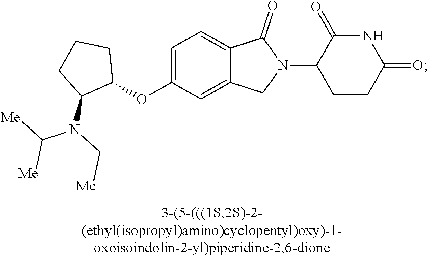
C1=C(OC2CCCC2N(C([Me])[Me])C[Me])C=C2C(=C1)C(=O)N(C1CCC(=O)NC1=O)C2
